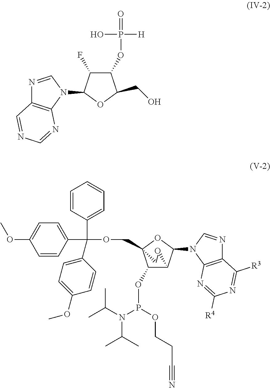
C1(OP(O)([H])=O)C(F)C(N2C=NC3=C2N=CN=C3)OC1CO.C1(OP(N(C(C)C)C(C)C)OCCC#N)C2C(N3C4=C(N=C3)C([R3])=NC([R4])=N4)OC1(COC(C1=CC=C(OC)C=C1)(C1=CC=CC=C1)C1=CC=C(OC)C=C1)CO2
